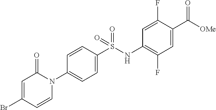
C1=C(S(NC2=C(F)C=C(C([OMe])=O)C(F)=C2)(=O)=O)C=CC(N2C(=O)C=C(Br)C=C2)=C1
